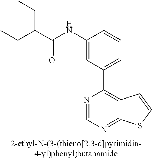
C1(NC(C(CC)CC)=O)=CC(C2=C3C(=NC=N2)SC=C3)=CC=C1
